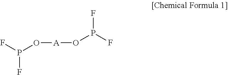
FP(O[A]OP(F)F)F
